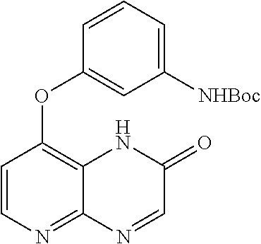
C1([NHBoc])=CC=CC(OC2=C3C(=NC=C2)N=CC(=O)N3)=C1
